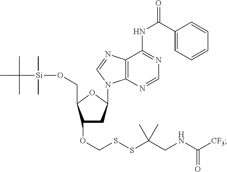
C1(OCSSC(CNC(=O)[CF3])(C)C)CC(N2C3=C(C(NC(C4=CC=CC=C4)=O)=NC=N3)N=C2)OC1CO[Si](C)(C)C(C)(C)C
